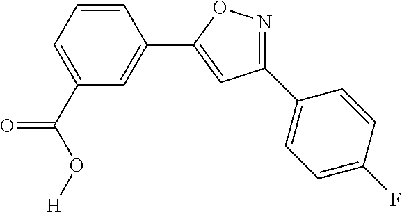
C1(C2=CC=C(F)C=C2)=NOC(C2=CC(C(=O)O[H])=CC=C2)=C1
